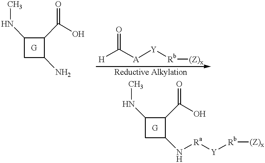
C1(NC)CC(N)C1C(O)=O.[H]C([A][Y][Rb][(Z)x])=O.C1(NC)CC(N[Ra][Y][Rb][(Z)x])C1C(O)=O
